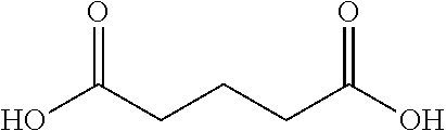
O=C(CCCC(O)=O)O
